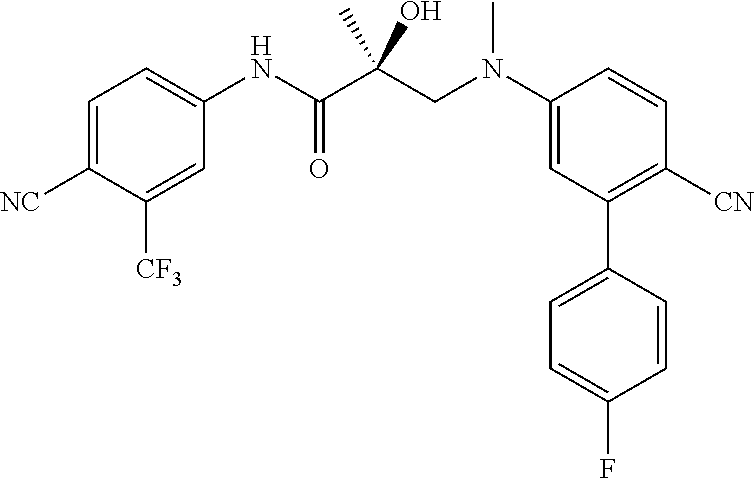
C1=C([NC])C([CF3])=CC(NC(C(CN(C2=CC(C3=CC=C(F)C=C3)=C([CN])C=C2)C)(O)C)=O)=C1
